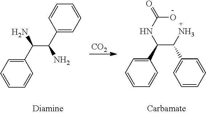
C1(C(C(C2=CC=CC=C2)N)N)=CC=CC=C1.[CO2].OC(NC(C(N)C1=CC=CC=C1)C1=CC=CC=C1)=O
